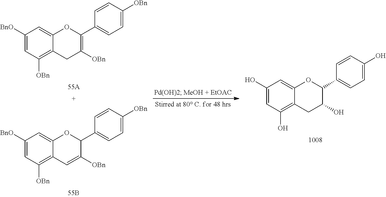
C1([BnO])=CC([OBn])=C2C(=C1)OC(C1=CC=C([OBn])C=C1)C([OBn])=C2.C1(O)=CC(O)=C2C(=C1)OC(C1=CC=C(O)C=C1)C(O)C2.C1([BnO])=CC([OBn])=C2C(=C1)OC(C1=CC=C([OBn])C=C1)=C([OBn])C2
